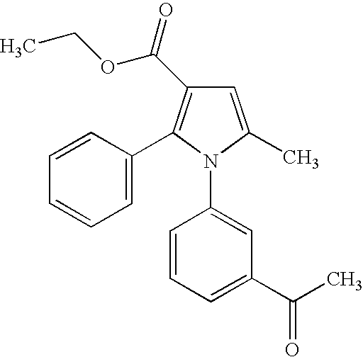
C1=C(C2=C(C(=O)OCC)C=C(C)N2C2=CC(C(C)=O)=CC=C2)C=CC=C1
